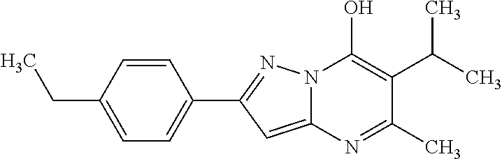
C12=CC(C3=CC=C(CC)C=C3)=NN1C(O)=C(C(C)C)C(C)=N2
